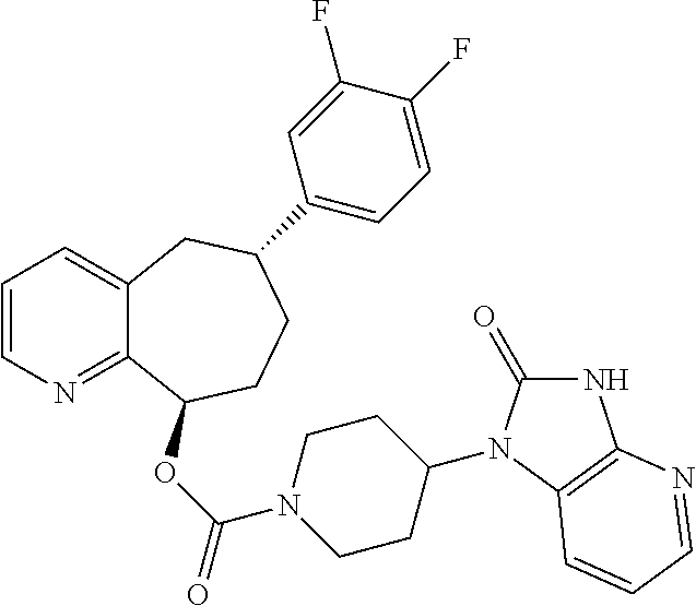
C1=CN=C2C(=C1)CC(C1=CC=C(F)C(F)=C1)CCC2OC(=O)N1CCC(N2C(=O)NC3=C2C=CC=N3)CC1
